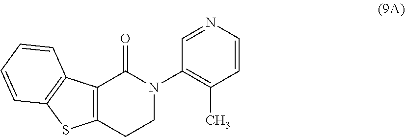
C12=C(C(=O)N(C3=C(C)C=CN=C3)CC1)C1=C(S2)C=CC=C1
